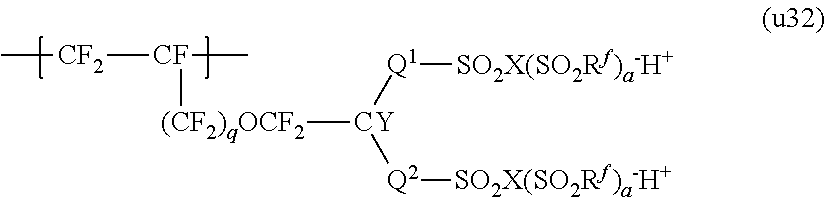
[(CF2)qOCF2]([CY]([Q1][SO2X(SO2Rf)a-H+])[Q2][SO2X(SO2Rf)a-H+])[CF](C)[CF2]C
